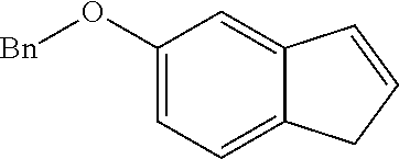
C1(O[Bn])=CC=C2C(=C1)C=CC2
